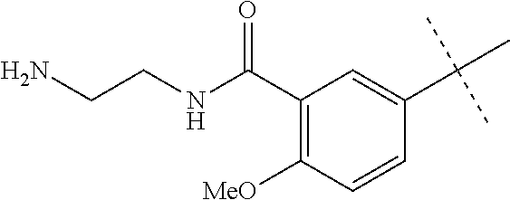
C1(C(NCCN)=O)=C([MeO])C=CC(C(C)(C)C)=C1
